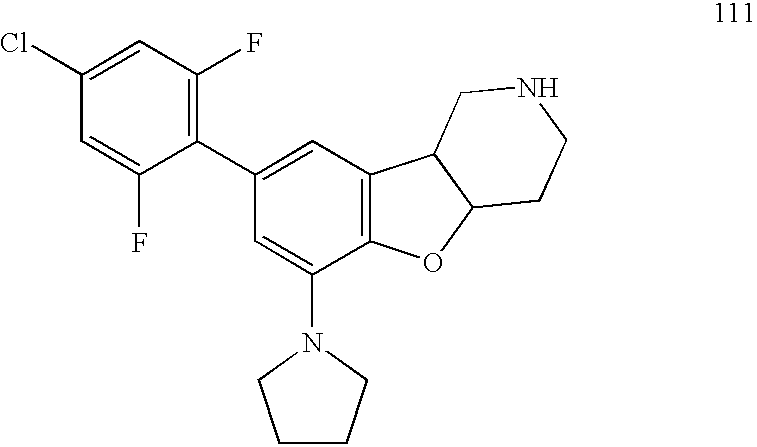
C1=C(Cl)C=C(F)C(C2=CC3=C(C(N4CCCC4)=C2)OC2C3CNCC2)=C1F
